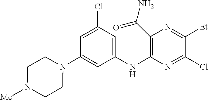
C1=C(Cl)C=C(NC2=C(C(N)=O)N=C([Et])C(Cl)=N2)C=C1N1CCN([Me])CC1
